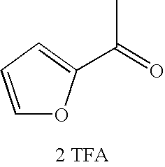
[2 TFA].C(=O)(C)C1=CC=CO1
